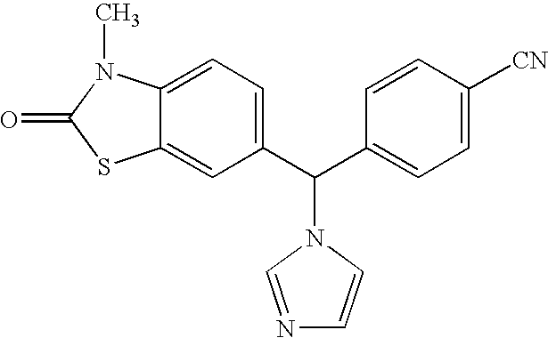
C1(C(C2=CC=C([CN])C=C2)N2C=CN=C2)=CC=C2C(=C1)SC(=O)N2C
